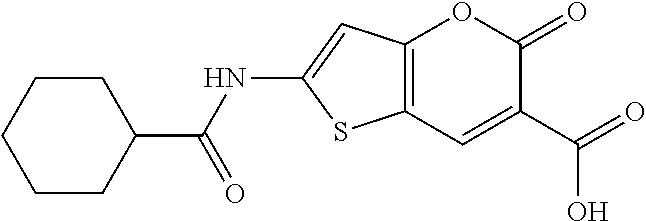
C12=C(C=C(C(=O)O)C(=O)O1)SC(NC(C1CCCCC1)=O)=C2
